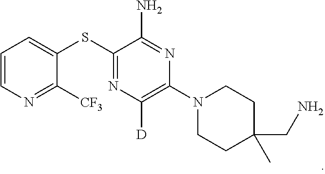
C1=CN=C([CF3])C(SC2=NC([D])=C(N3CCC(C)(CN)CC3)N=C2N)=C1
